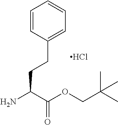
C1=CC(CCC(N)C(OCC(C)(C)C)=O)=CC=C1.Cl
